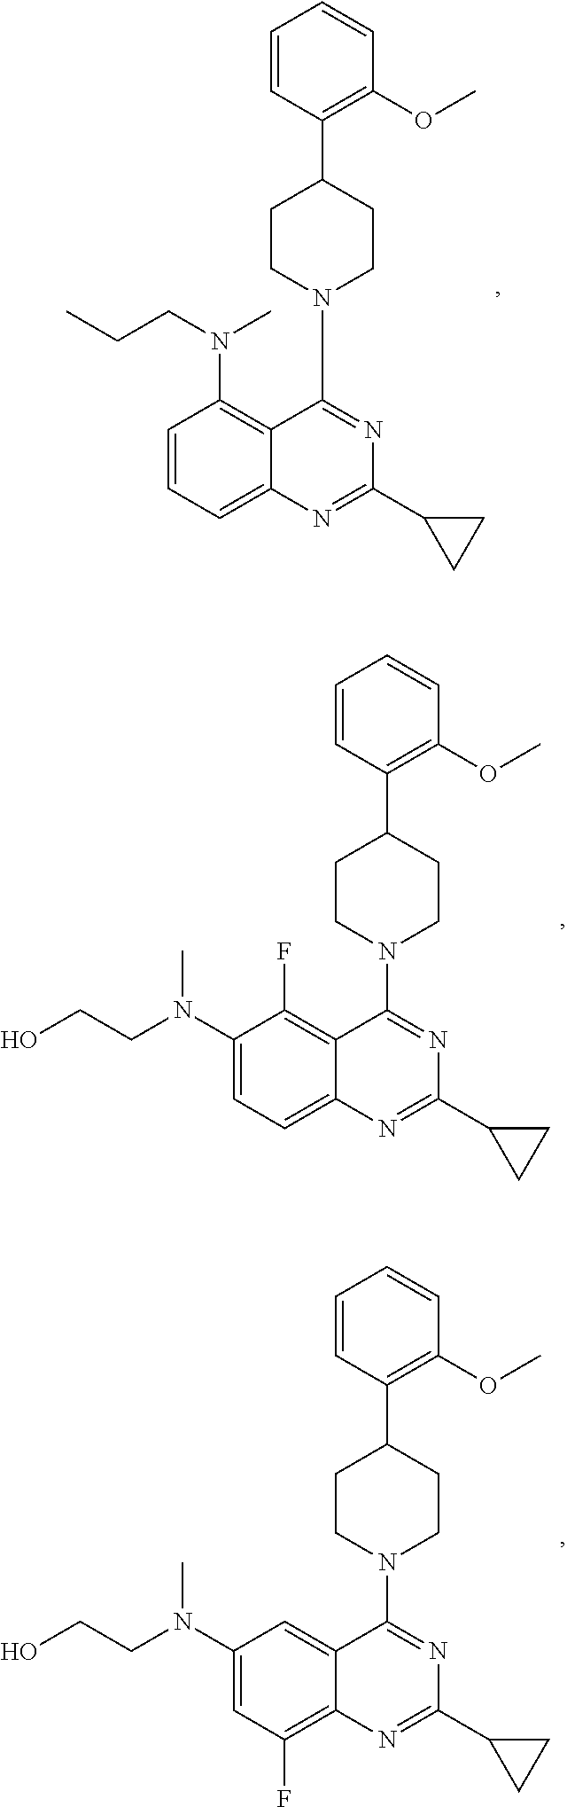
C1=CC=C2C(=C1N(CCC)C)C(N1CCC(C3=C(OC)C=CC=C3)CC1)=NC(C1CC1)=N2.C1(N(CCO)C)=CC=C2C(=C1F)C(N1CCC(C3=C(OC)C=CC=C3)CC1)=NC(C1CC1)=N2.C1(N(CCO)C)=CC(F)=C2C(=C1)C(N1CCC(C3=C(OC)C=CC=C3)CC1)=NC(C1CC1)=N2
